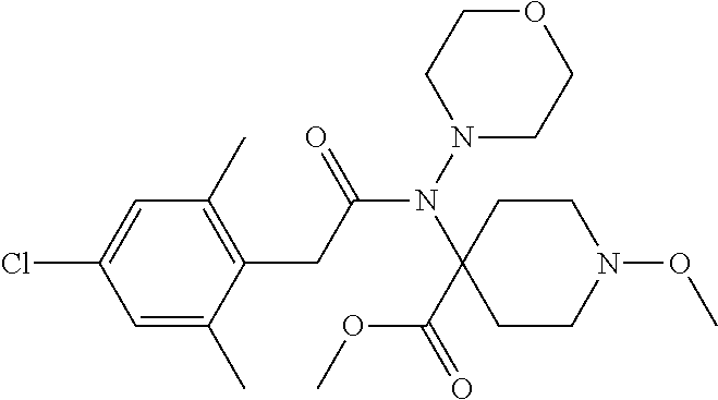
C1=C(C)C(CC(N(N2CCOCC2)C2(C(=O)OC)CCN(OC)CC2)=O)=C(C)C=C1Cl
